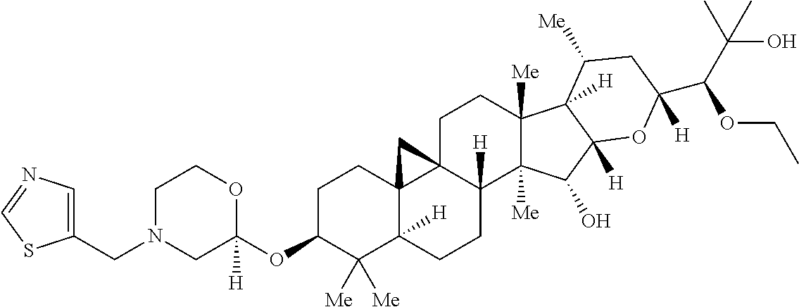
C1C(OC2([H])OCCN(CC3=CN=CS3)C2)C([Me])([Me])C2([H])C3(C1)C1(CCC4([Me])C([Me])(C(O)C5([H])C4([H])C([Me])CC(C(C(C)(C)O)OCC)([H])O5)C1([H])CC2)C3
